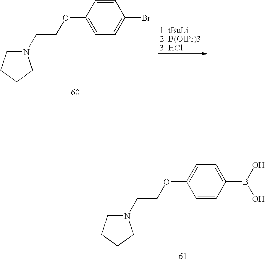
N1(CCOC2=CC=C(Br)C=C2)CCCC1.N1(CCOC2=CC=C(B(O)O)C=C2)CCCC1
